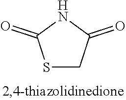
N1C(=O)SCC1=O
